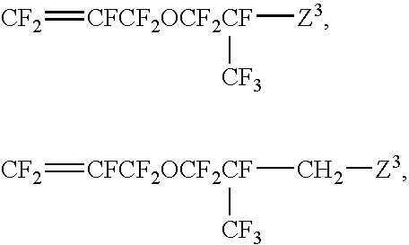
[CF2]=[CFCF2OCF2CF]([Z3])[CF3].[CF2]=[CFCF2OCF2CF](C[Z3])[CF3]
